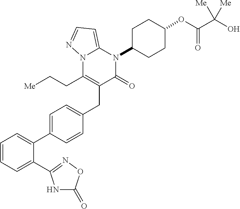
C1=CC=C(C2=NOC(=O)N2)C(C2=CC=C(CC3=C(CC[Me])N4C(=CC=N4)N(C4CCC(OC(C(O)([Me])[Me])=O)CC4)C3=O)C=C2)=C1
